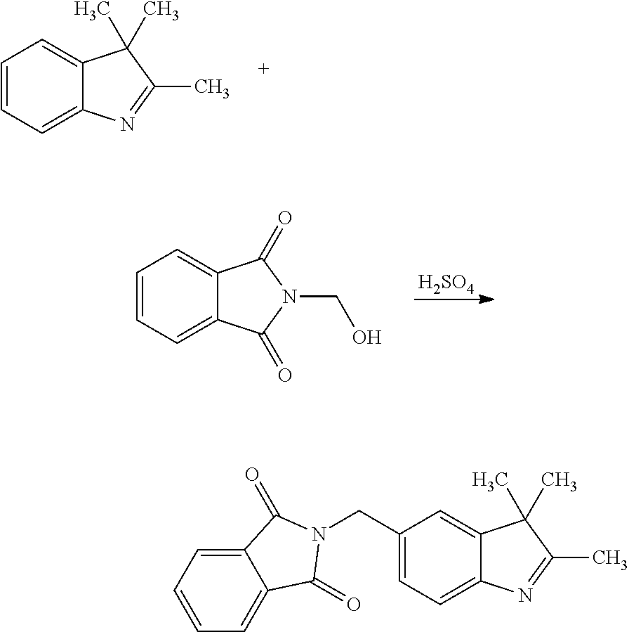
C1=CC=C2C(=C1)C(C)(C)C(C)=N2.C1=CC=C2C(=C1)C(=O)N(CO)C2=O.[H2SO4].C1(CN2C(=O)C3=CC=CC=C3C2=O)=CC=C2C(=C1)C(C)(C)C(C)=N2
